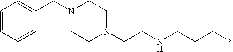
C1=CC=CC(CN2CCN(CCNCCC*)CC2)=C1
